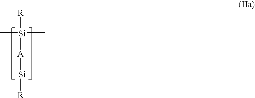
C[Si](C)(C)([A][Si]([R])(C)(C)C)[R]
